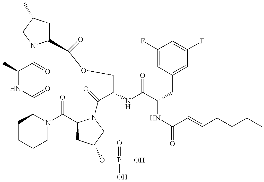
C1(C)C(=O)N2C(CC(C)C2)C(=O)OCC(NC(=O)C(NC(C=CCCCC)=O)CC2=CC(F)=CC(F)=C2)C(=O)N2C(C(=O)N3C(C(=O)N1)CCCC3)CC(OP(O)(=O)O)C2
